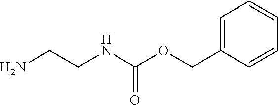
C1=C(COC(NCCN)=O)C=CC=C1
